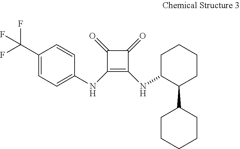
C1(=O)C(NC2=CC=C(C(F)(F)F)C=C2)=C(NC2C(C3CCCCC3)CCCC2)C1=O
